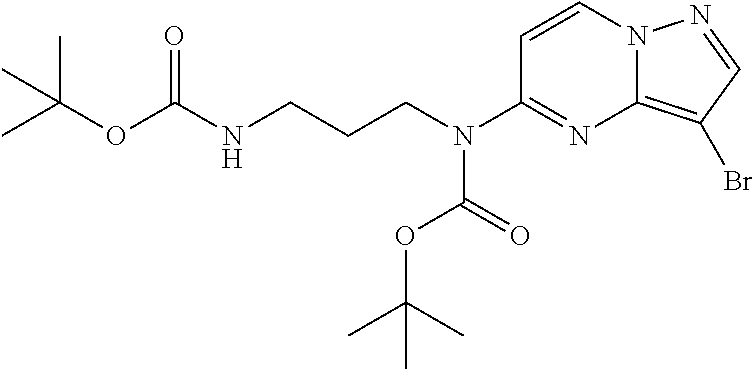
CC(OC(NCCCN(C1=NC2=C(Br)C=NN2C=C1)C(=O)OC(C)(C)C)=O)(C)C
